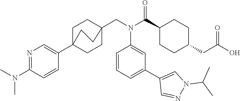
C1(C(N(CC23CCC(C4=CN=C(N(C)C)C=C4)(CC2)CC3)C2=CC(C3=CN(C(C)C)N=C3)=CC=C2)=O)CCC(CC(O)=O)CC1
